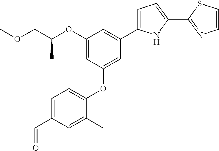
C1=C(C=O)C=C(C)C(OC2=CC(C3=CC=C(C4=NC=CS4)N3)=CC(OC(COC)C)=C2)=C1
